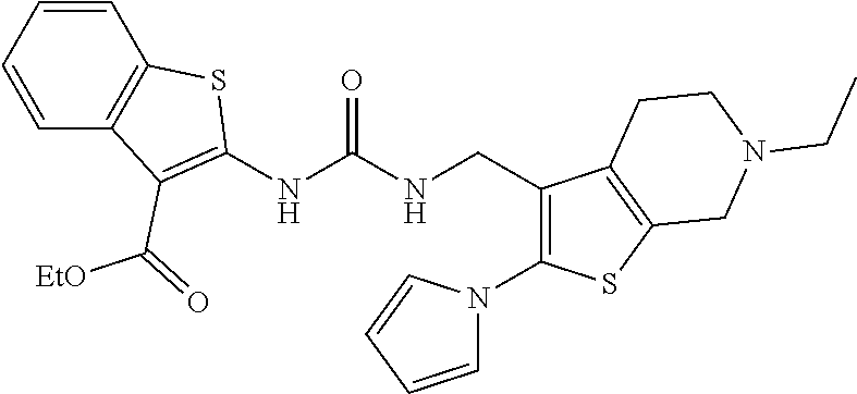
C1=CC2=C(C=C1)C(C([EtO])=O)=C(NC(=O)NCC1=C(N3C=CC=C3)SC3=C1CCN(CC)C3)S2
